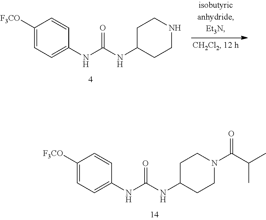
C1([F3CO])=CC=C(NC(NC2CCN(C(C(C)C)=O)CC2)=O)C=C1.C1([F3CO])=CC=C(NC(NC2CCNCC2)=O)C=C1
